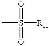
CS(=O)([R11])=O
